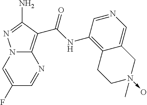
C1=C(F)C=NC2=C(C(=O)NC3=C4C(=CN=C3)CN(->O)(C)CC4)C(N)=NN12
